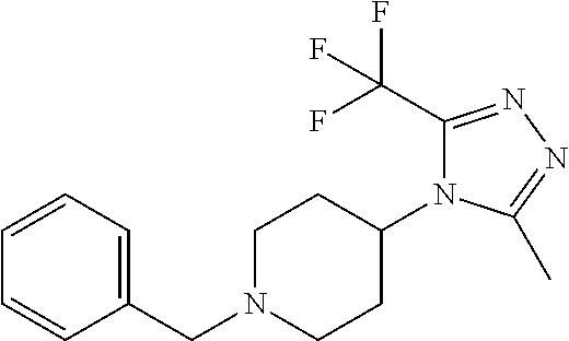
C1N(CC2=CC=CC=C2)CCC(N2C(C(F)(F)F)=NN=C2C)C1
